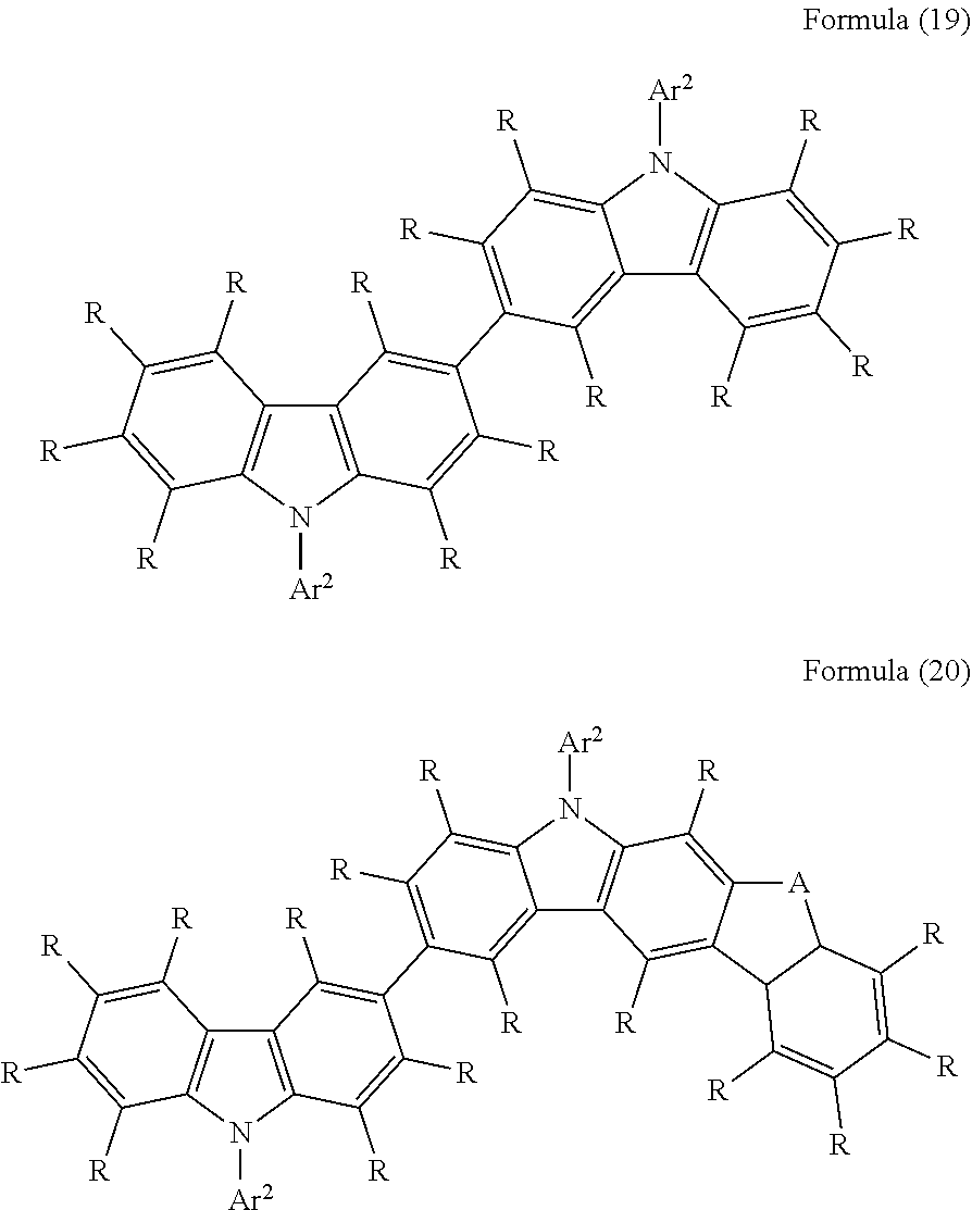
C12=C(N([Ar2])C3=C1C([R])=C(C1=C([R])C([R])=C4C(=C1[R])C1=C(N4[Ar2])C([R])=C([R])C([R])=C1[R])C([R])=C3[R])C([R])=C([R])C([R])=C2[R].C12=C(N([Ar2])C3=C1C([R])=C(C1=C([R])C([R])=C4C(=C1[R])C1=C(N4[Ar2])C([R])=C4C(=C1[R])C1C([A]4)C([R])=C([R])C([R])=C1[R])C([R])=C3[R])C([R])=C([R])C([R])=C2[R]
